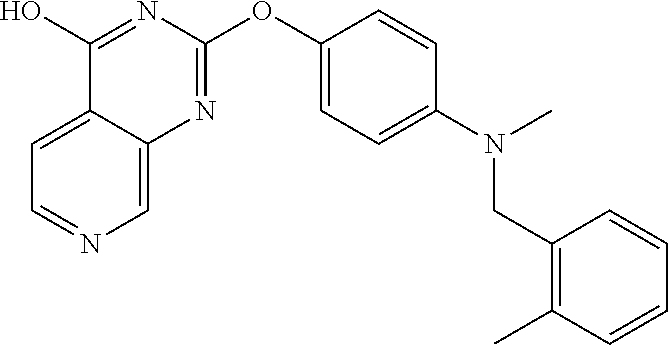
C12=CC=NC=C1N=C(OC1=CC=C(N(C)CC3=C(C)C=CC=C3)C=C1)N=C2O
